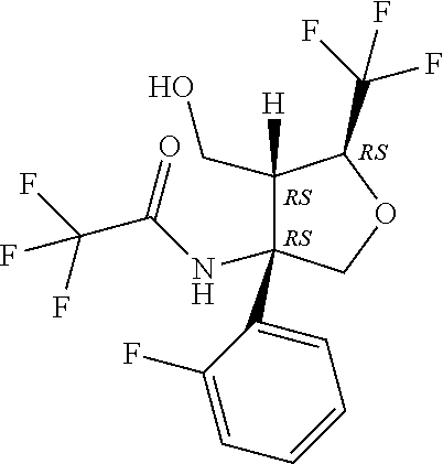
C1([H])(CO)C(C(F)(F)F)OCC1(NC(C(F)(F)F)=O)C1=CC=CC=C1F
